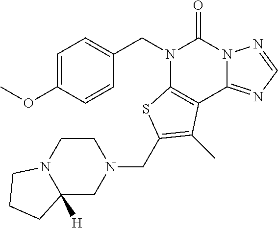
C1=C(OC)C=CC(CN2C3=C(C4=NC=NN4C2=O)C(C)=C(CN2CCN4C([H])(C2)CCC4)S3)=C1
